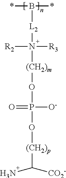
P(=O)([O-])(O[(CH2)p]C(N)[CO2-])O[(CH2)m]N([R2])([R3])[L2]B(*)*
